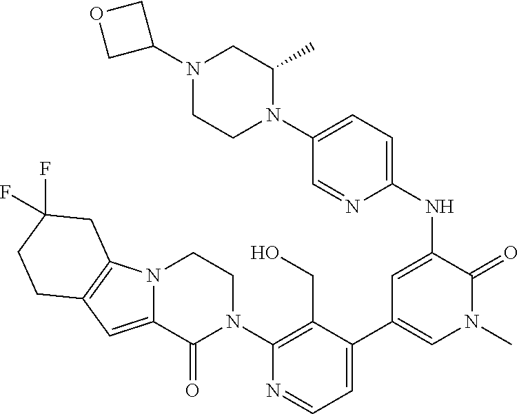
N12C(=CC3=C1CC(F)(F)CC3)C(=O)N(C1=C(CO)C(C3=CN(C)C(=O)C(NC4=CC=C(N5C(C)CN(C6COC6)CC5)C=N4)=C3)=CC=N1)CC2
